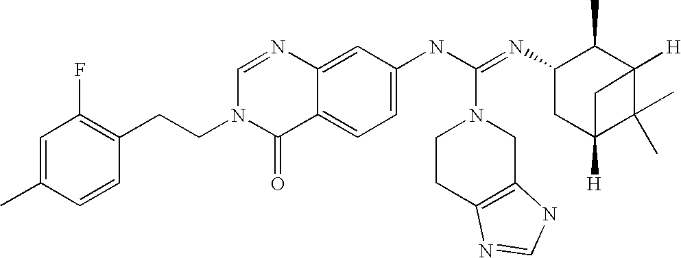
C1=C(C)C=CC(CCN2C(=O)C3=CC=C(NC(=NC4CC5([H])C(C)(C)C([H])(C4C)C5)N4CCC5=C(C4)NC=N5)C=C3N=C2)=C1F
